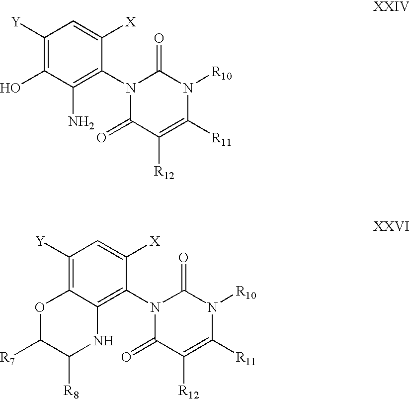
C1([Y])=C(O)C(N)=C(N2C(=O)C([R12])=C([R11])N([R10])C2=O)C([X])=C1.C1([Y])=C2C(=C(N3C(=O)C([R12])=C([R11])N([R10])C3=O)C([X])=C1)NC([R8])C([R7])O2
